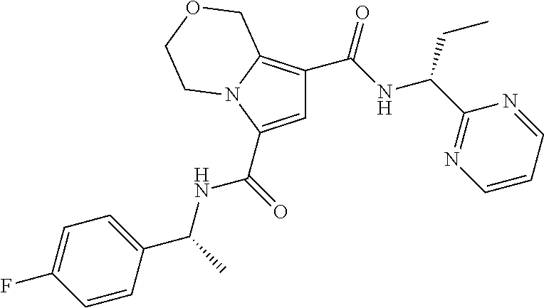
C1=C(C(=O)NC(C)C2=CC=C(F)C=C2)N2C(=C1C(NC(C1=NC=CC=N1)CC)=O)COCC2
